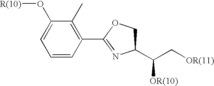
C1=CC(C2=NC(C(C[OR(11)])[OR(10)])CO2)=C(C)C(O[R(10)])=C1
